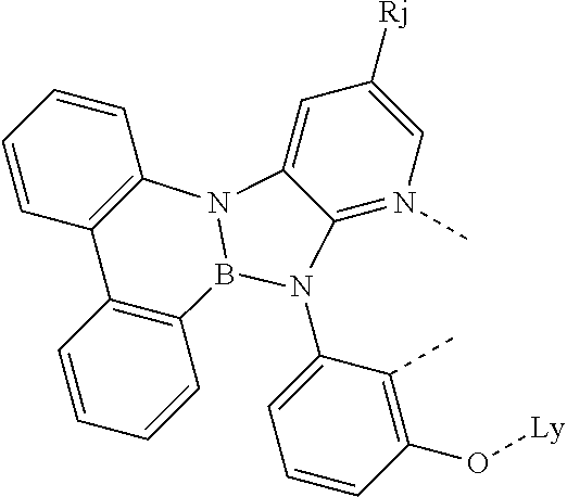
C1=CC(O[Ly])=C(C)C(N2C3=N(C)C=C([Rj])C=C3N3B2C2=C(C=CC=C2)C2=C3C=CC=C2)=C1
